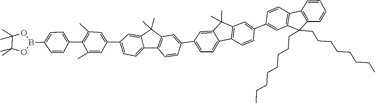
O1B(C2=CC=C(C3=C(C)C=C(C4=CC=C5C6=C(C(C)(C)C5=C4)C=C(C4=CC=C5C7=C(C=C(C8=CC9=C(C=C8)C8=C(C9(CCCCCCCC)CCCCCCCC)C=CC=C8)C=C7)C(C)(C)C5=C4)C=C6)C=C3C)C=C2)OC(C)(C)C1(C)C
